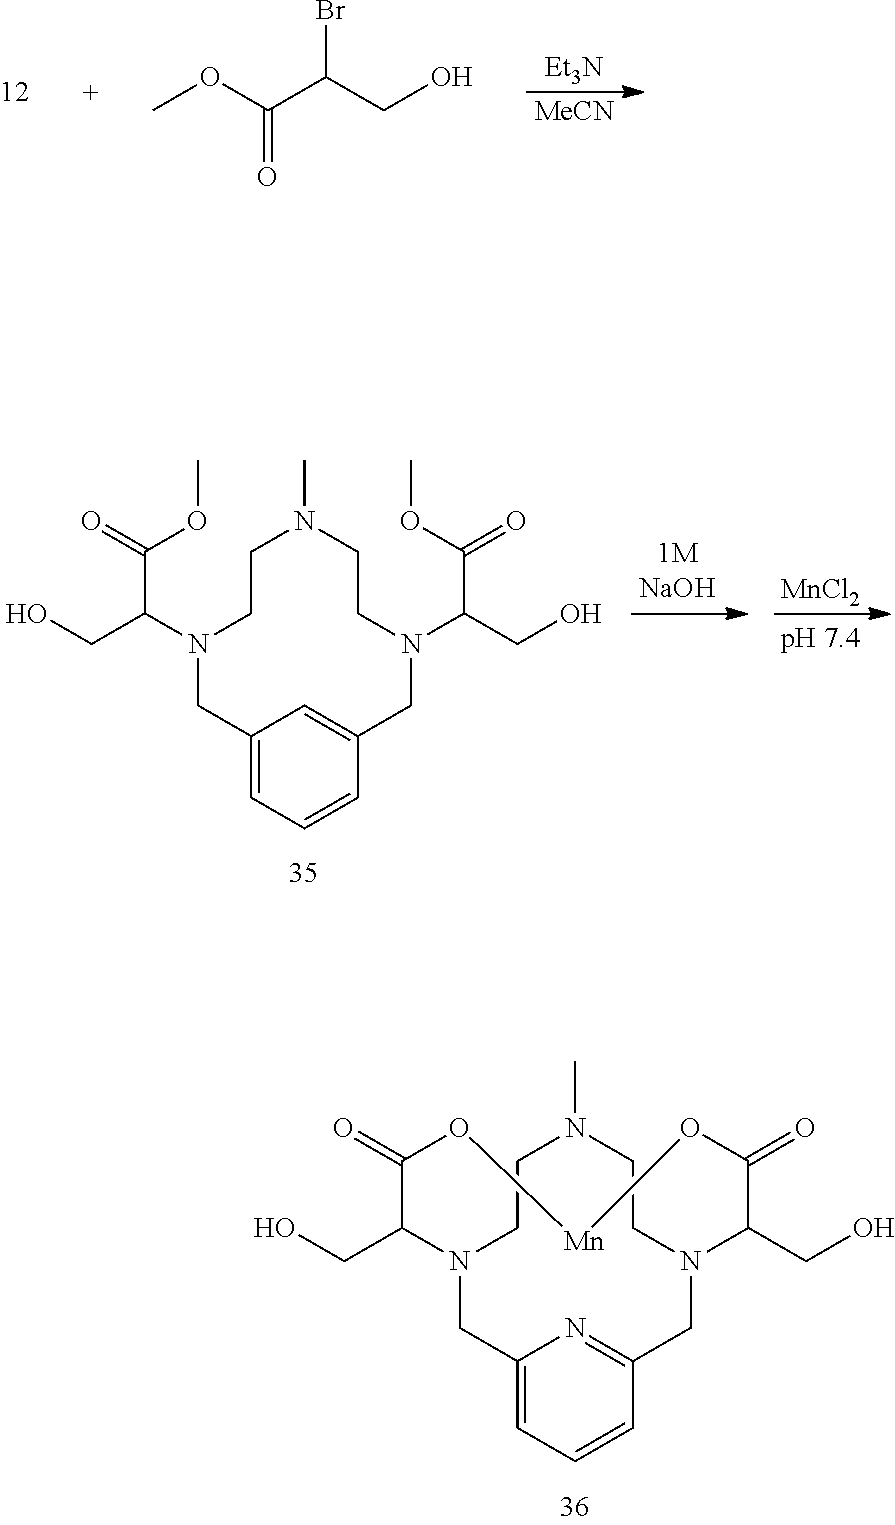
C1CN2CC3=CC=CC(=N3)CN(CCN1C)C(CO)C(=O)O[Mn]OC(=O)C2CO.[Et3N].[MeCN].COC(C(CO)Br)=O.[MnCl2].C1CN(C(CO)C(=O)OC)CC2=CC=CC(=C2)CN(C(CO)C(OC)=O)CCN1C
